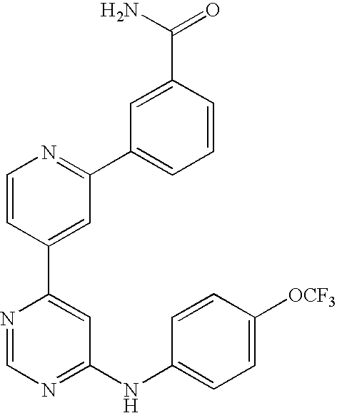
C1=NC(C2=CC(C3=CC=CC(C(N)=O)=C3)=NC=C2)=CC(NC2=CC=C([OCF3])C=C2)=N1
